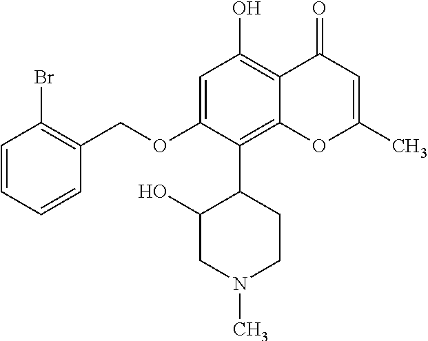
C1=CC=CC(COC2=CC(O)=C3C(=C2C2CCN(C)CC2O)OC(C)=CC3=O)=C1Br
